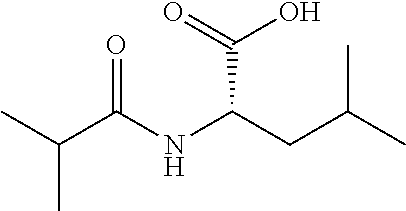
CC(C(NC(CC(C)C)C(=O)O)=O)C
